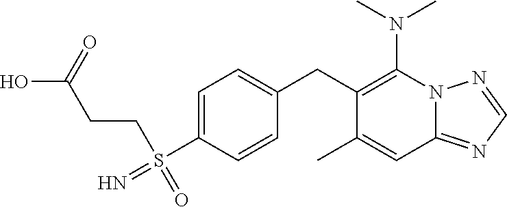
N(C1=C(CC2=CC=C(S(CCC(O)=O)(=N)=O)C=C2)C(C)=CC2=NC=NN12)(C)C
